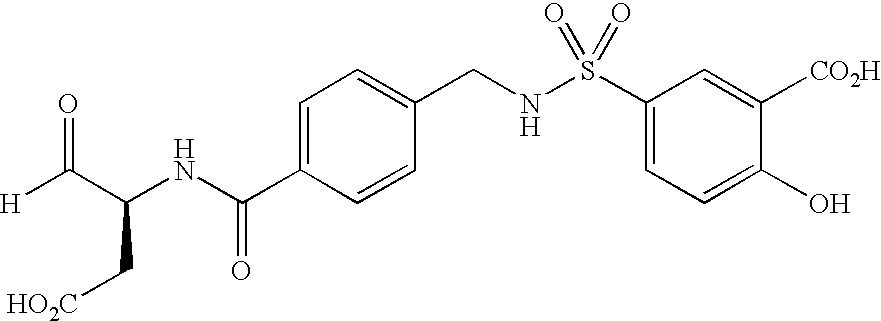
[H]C(C(NC(C1=CC=C(CNS(C2=CC=C(O)C([CO2H])=C2)(=O)=O)C=C1)=O)C[HO2C])=O
